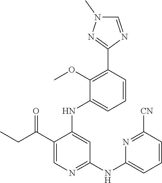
C1=CC(C2=NN(C)C=N2)=C(OC)C(NC2=CC(NC3=CC=CC([CN])=N3)=NC=C2C(CC)=O)=C1
